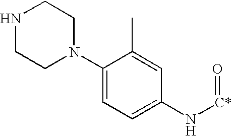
C1(N2CCNCC2)=CC=C(N[C*]=O)C=C1C
